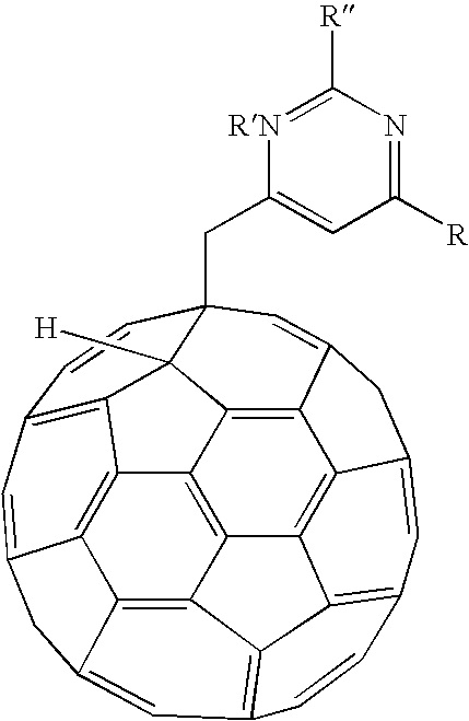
C12=C3C4=C5C6=C1C1=C7C=C6CC5=CC5=C4C4=C(C=C6C(=C34)C3=C2C1([H])C(CC1=CC([R])=NC([R])=[RN]1)(C=C3C6)C=C7)C=C5
